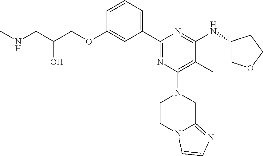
C1=CC=C(C2=NC(N3CCN4C(=NC=C4)C3)=C(C)C(NC3COCC3)=N2)C=C1OCC(CNC)O
